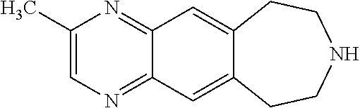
C1=C(C)N=C2C(=N1)C=C1C(=C2)CCNCC1
